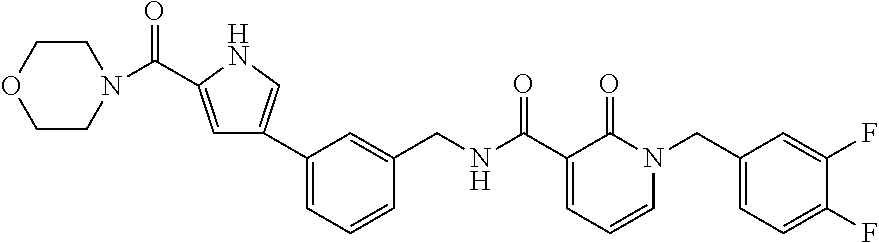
C1(C2=CNC(C(=O)N3CCOCC3)=C2)=CC=CC(CNC(C2=CC=CN(CC3=CC=C(F)C(F)=C3)C2=O)=O)=C1
